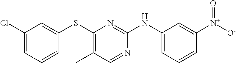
C1(Cl)=CC=CC(SC2=C(C)C=NC(NC3=CC=CC([N+]([O-])=O)=C3)=N2)=C1
